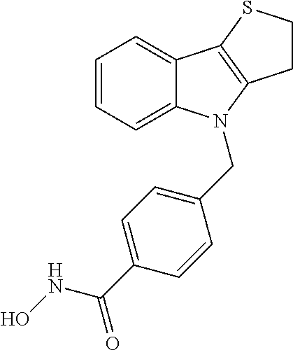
C1=CC=C2C(=C1)C1=C(N2CC2=CC=C(C(NO)=O)C=C2)CCS1
